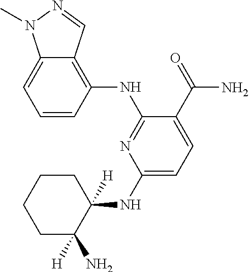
C1(NC2([H])CCCCC2([H])N)=CC=C(C(=O)N)C(NC2=C3C(=CC=C2)N(C)N=C3)=N1
